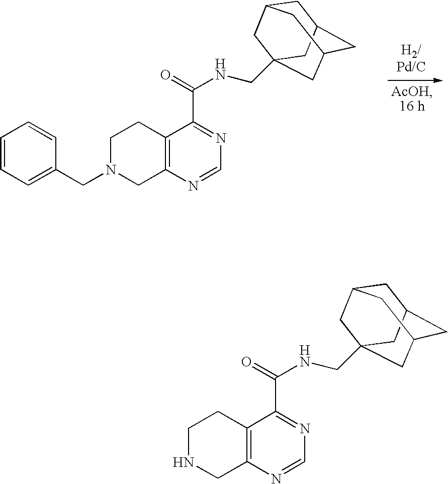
C1=CC=C(CN2CC3=C(CC2)C(C(=O)NCC24CC5CC(CC(C2)C5)C4)=NC=N3)C=C1.N1CC2=C(CC1)C(C(=O)NCC13CC4CC(CC(C1)C4)C3)=NC=N2
